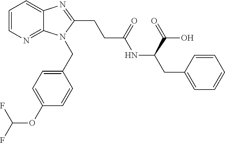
C1=CN=C2C(=C1)N=C(CCC(NC(CC1=CC=CC=C1)C(=O)O)=O)N2CC1=CC=C(OC(F)F)C=C1
